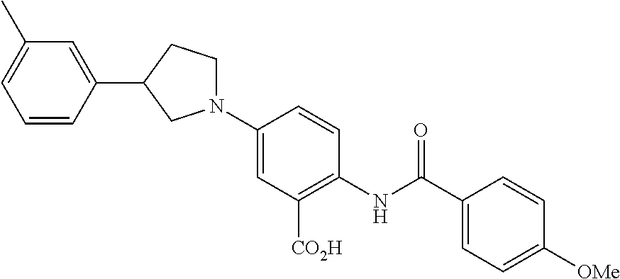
N1(C2=CC([CO2H])=C(NC(C3=CC=C([OMe])C=C3)=O)C=C2)CCC(C2=CC(C)=CC=C2)C1
